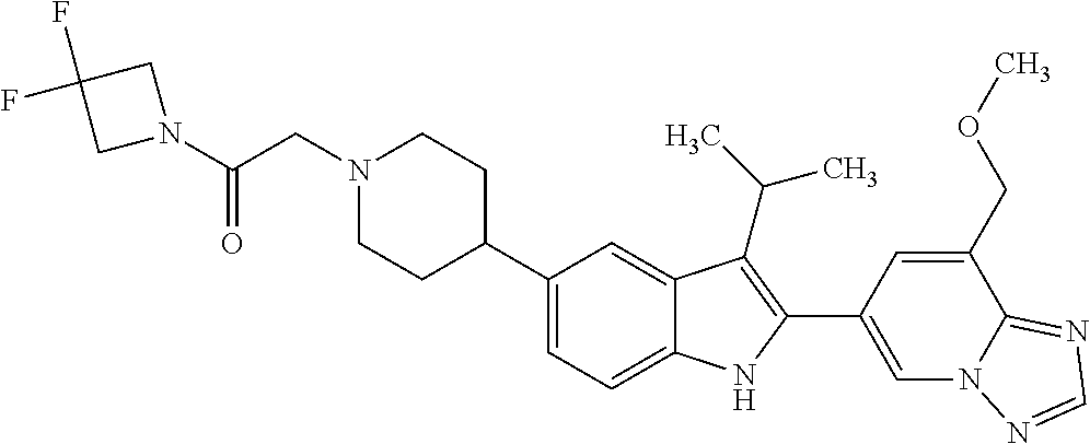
N1(CC(N2CC(F)(F)C2)=O)CCC(C2=CC=C3C(=C2)C(C(C)C)=C(C2=CN4C(=NC=N4)C(COC)=C2)N3)CC1
